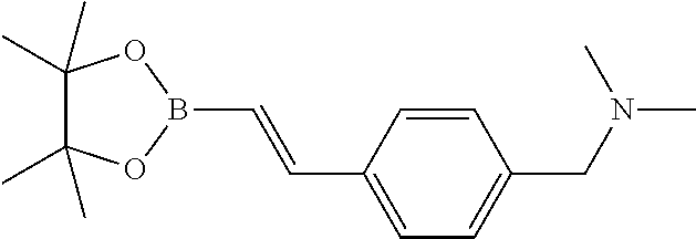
C1(C)(C)C(C)(C)OB(C=CC2=CC=C(CN(C)C)C=C2)O1
